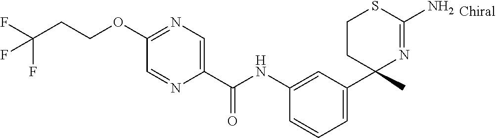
C1(NC(C2=CN=C(OCCC(F)(F)F)C=N2)=O)=CC(C2(C)N=C(N)SCC2)=CC=C1
